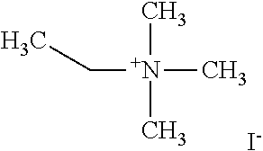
C[N+](CC)(C)C.[I-]
